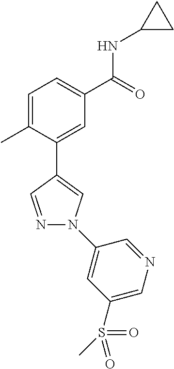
C1=C(C)C(C2=CN(C3=CC(S(=O)(=O)C)=CN=C3)N=C2)=CC(C(=O)NC2CC2)=C1
